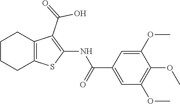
C1CCC2=C(C1)C(C(O)=O)=C(NC(=O)C1=CC(OC)=C(OC)C(OC)=C1)S2
